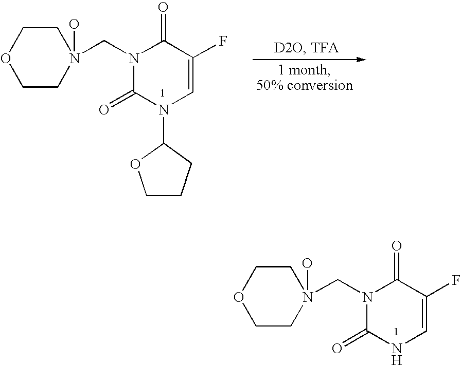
C1COCCN1(CN1C(=O)N(C2CCCO2)C=C(F)C1=O)O.C1COCCN1(CN1C(=O)NC=C(F)C1=O)O
